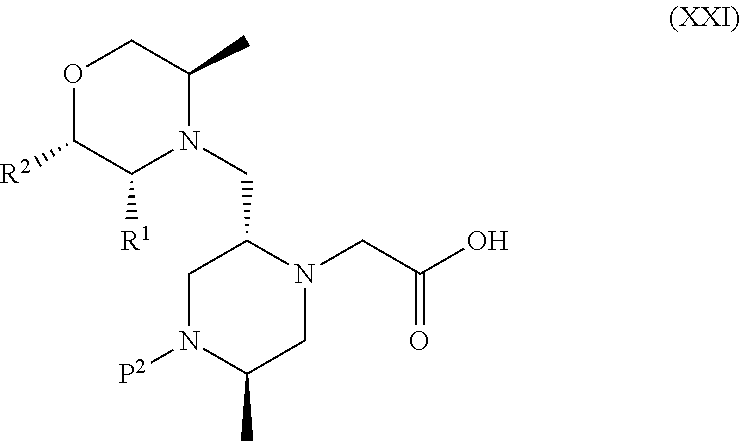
O1C([R2])C([R1])N(CC2CN([P2])C(C)CN2CC(=O)O)C(C)C1
